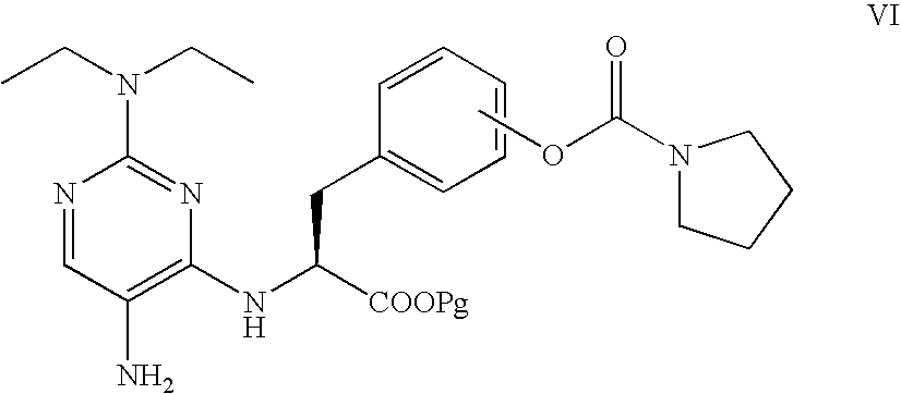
N1=CC(N)=C(NC([COOPg])CC2=CC=CC=C2)N=C1N(CC)CC.COC(N1CCCC1)=O
